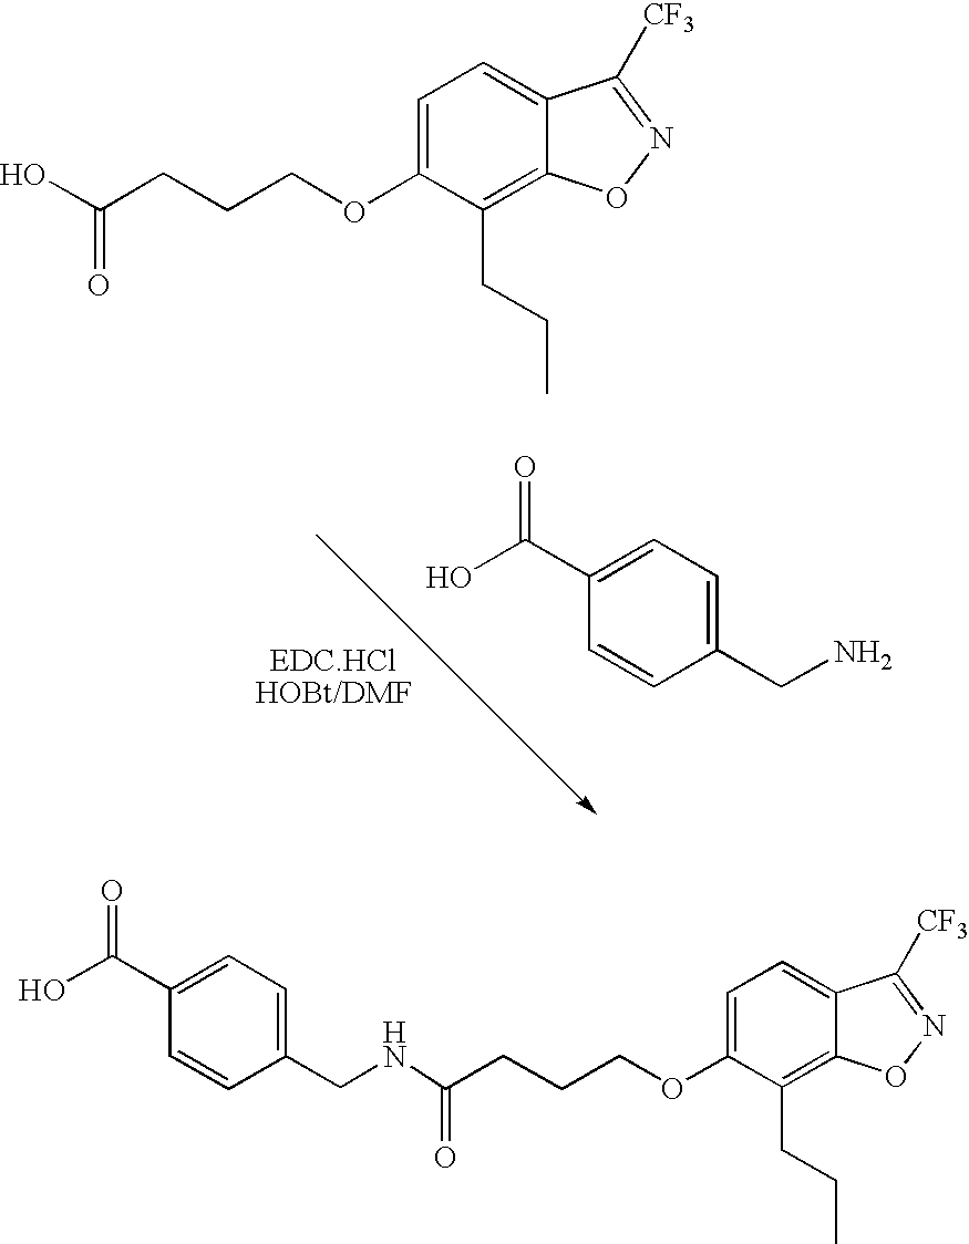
C1=C(OCCCC(O)=O)C(CCC)=C2C(=C1)C([CF3])=NO2.C1(CN)=CC=C(C(O)=O)C=C1.C1=C(OCCCC(NCC2=CC=C(C(O)=O)C=C2)=O)C(CCC)=C2C(=C1)C([CF3])=NO2
